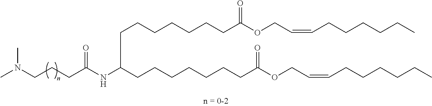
CN(CCCC(NC(CCCCCCCC(OCC=CCCCCCC)=O)CCCCCCCC(OCC=CCCCCCC)=O)=O)C
